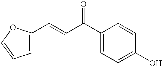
C1(C=CC(C2=CC=C(O)C=C2)=O)=CC=CO1
